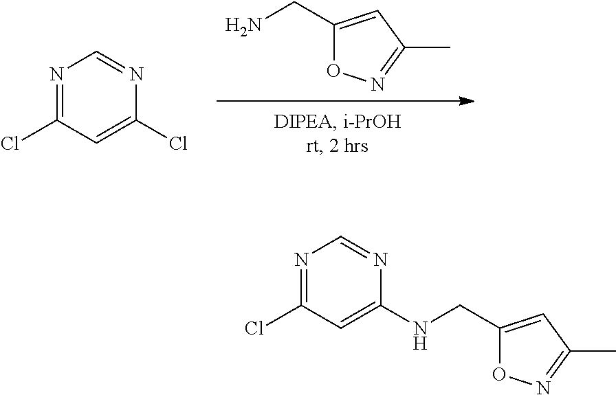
C1(CN)=CC(C)=NO1.N1=C(Cl)C=C(Cl)N=C1.N1=C(Cl)C=C(NCC2=CC(C)=NO2)N=C1
